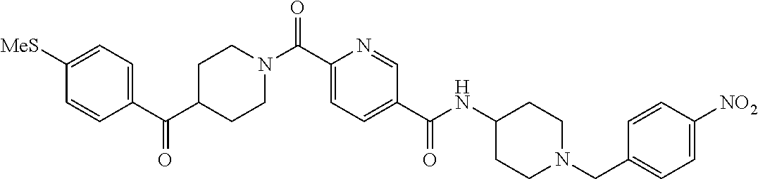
C1CN(C(C2=CC=C(C(=O)NC3CCN(CC4=CC=C([NO2])C=C4)CC3)C=N2)=O)CCC1C(C1=CC=C([MeS])C=C1)=O
